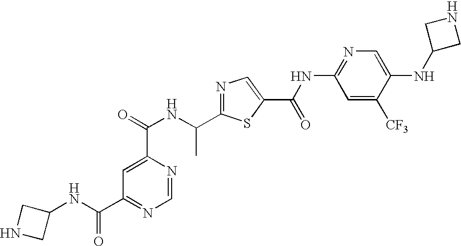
N1=C(C(NC(=O)C2=CC(C(NC3CNC3)=O)=NC=N2)C)SC(C(NC2=NC=C(NC3CNC3)C([CF3])=C2)=O)=C1
